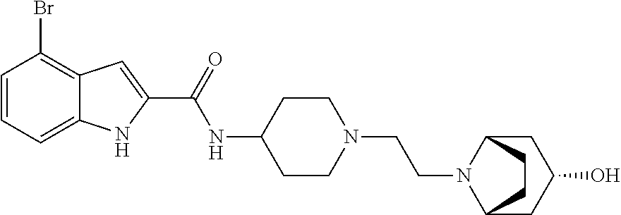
C1=CC=C2C(=C1Br)C=C(C(=O)NC1CCN(CCN3C4CC(O)CC3CC4)CC1)N2
